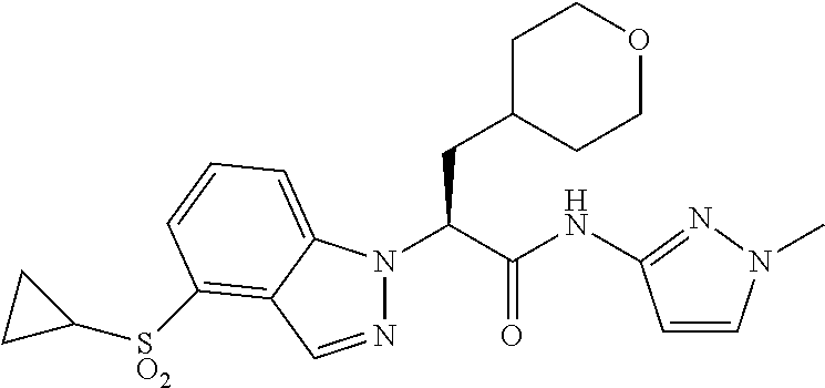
N1(C(C(NC2=NN(C)C=C2)=O)CC2CCOCC2)N=CC2=C([SO2]C3CC3)C=CC=C12
